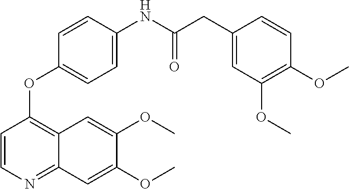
O(C)C1=CC2=NC=CC(OC3=CC=C(NC(CC4=CC(OC)=C(OC)C=C4)=O)C=C3)=C2C=C1OC
